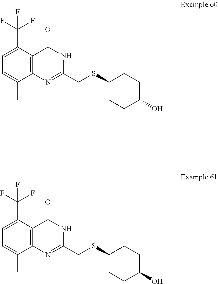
C1(CSC2CCC(O)CC2)=NC2=C(C(C(F)(F)F)=CC=C2C)C(=O)N1.C1(CSC2CCC(O)CC2)=NC2=C(C(C(F)(F)F)=CC=C2C)C(=O)N1
